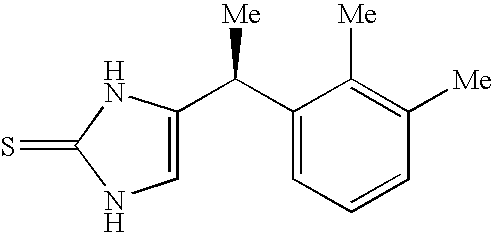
C(C1=CC=CC([Me])=C1[Me])([Me])C1=CNC(=S)N1
